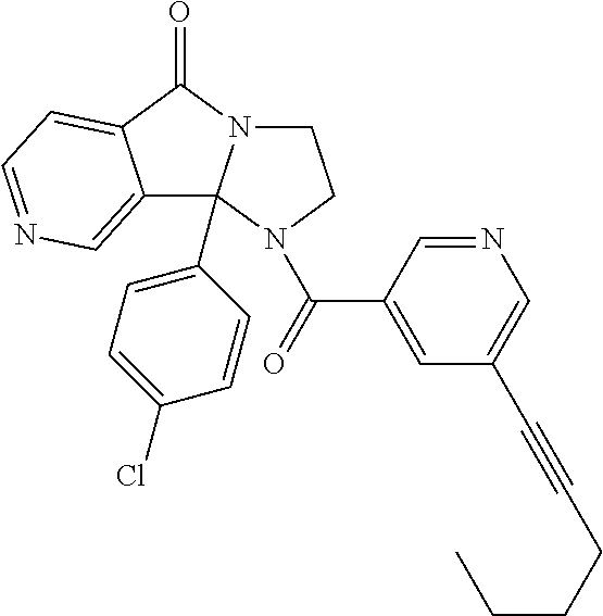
C12=CN=CC=C1C(=O)N1CCN(C(C3=CC(C#CCCCC)=CN=C3)=O)C21C1=CC=C(Cl)C=C1
